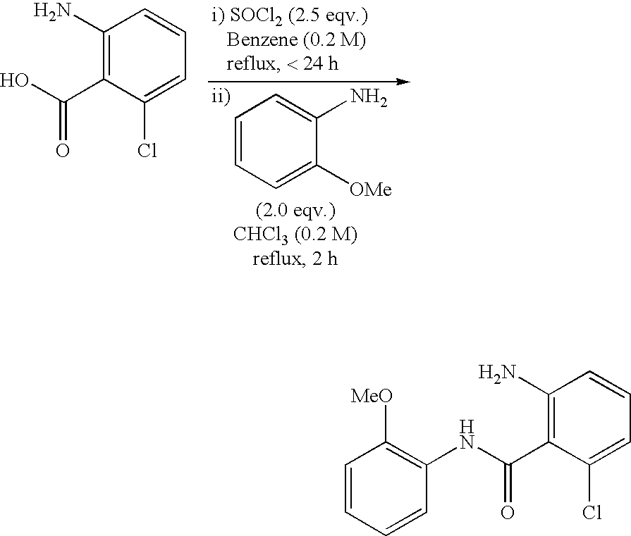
C1(N)=C(C(O)=O)C(Cl)=CC=C1.C1=CC=C([OMe])C(N)=C1.C1(N)=C(C(NC2=C([MeO])C=CC=C2)=O)C(Cl)=CC=C1
